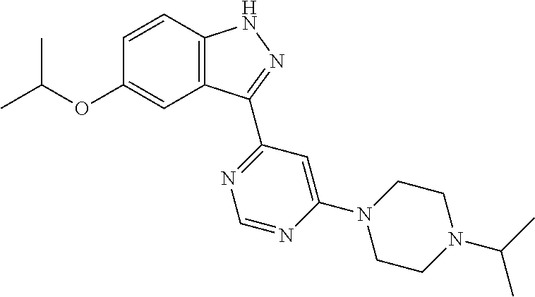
O(C1=CC2=C(C=C1)NN=C2C1=NC=NC(N2CCN(C(C)C)CC2)=C1)C(C)C
